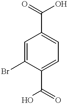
C1=C(Br)C(C(O)=O)=CC=C1C(=O)O
